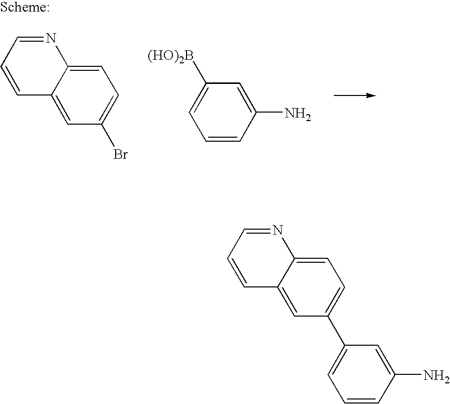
C1=CC2=CC(Br)=CC=C2N=C1.C1=C([(HO)2B])C=C(N)C=C1.C1=CC2=CC(C3=CC=CC(N)=C3)=CC=C2N=C1
